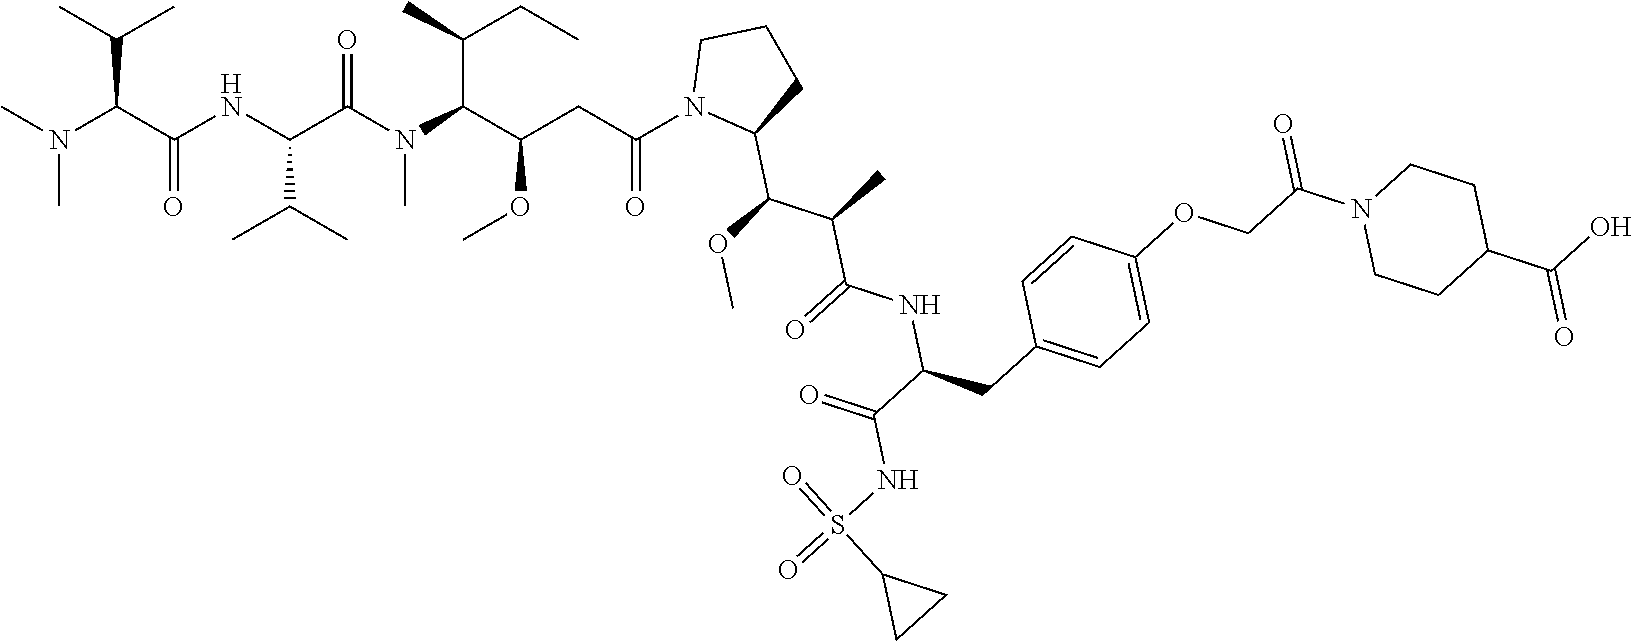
CC(C(C(NC(C(N(C(C(CC(N1C(C(C(C)C(=O)NC(CC2=CC=C(OCC(N3CCC(C(O)=O)CC3)=O)C=C2)C(=O)NS(=O)(=O)C2CC2)OC)CCC1)=O)OC)C(C)CC)C)=O)C(C)C)=O)N(C)C)C
